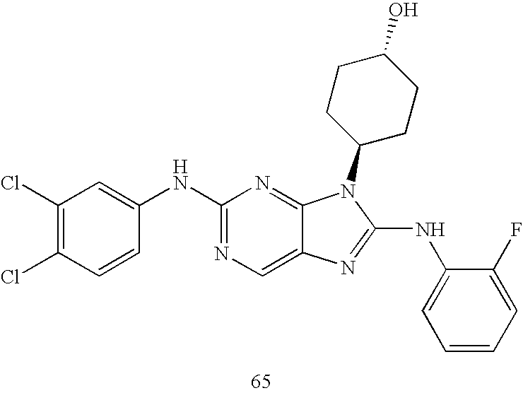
N(C1=NC=C2C(=N1)N(C1CCC(O)CC1)C(NC1=CC=CC=C1F)=N2)C1=CC(Cl)=C(Cl)C=C1
